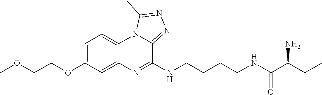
C1=C(OCCOC)C=C2C(=C1)N1C(=NN=C1C)C(NCCCCNC(C(C(C)C)N)=O)=N2
